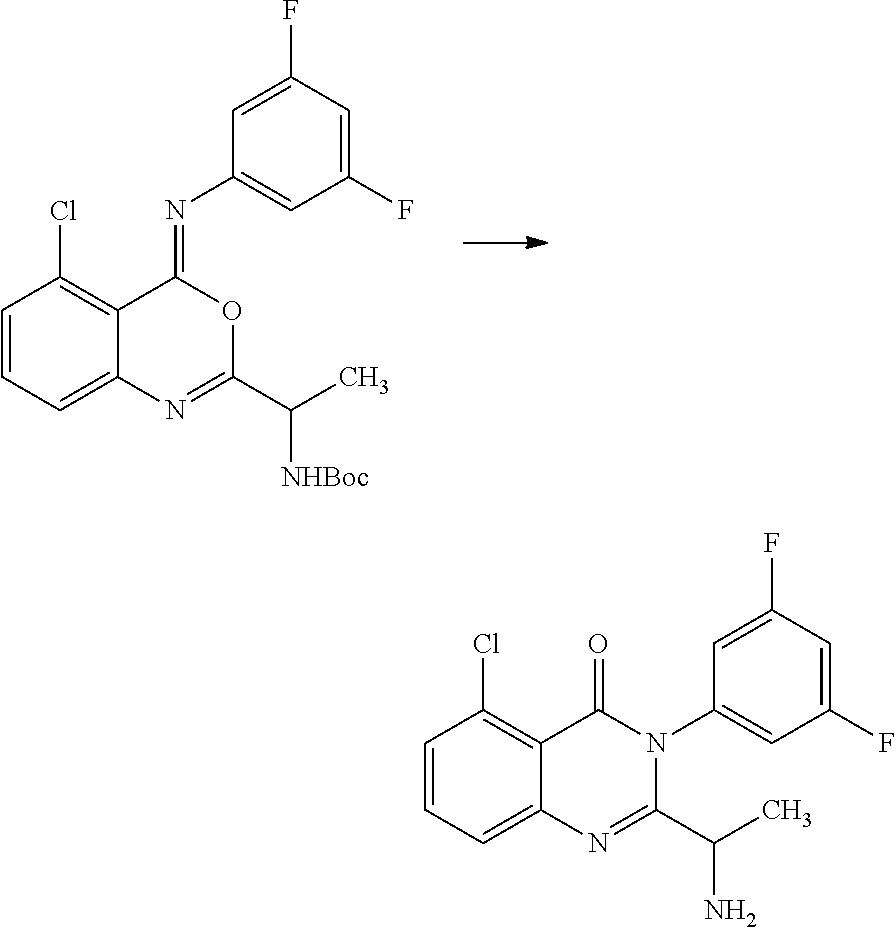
C1=CC=C2C(=C1Cl)C(=NC1=CC(F)=CC(F)=C1)OC(C(C)[NHBoc])=N2.C1=CC=C2C(=C1Cl)C(=O)N(C1=CC(F)=CC(F)=C1)C(C(N)C)=N2
